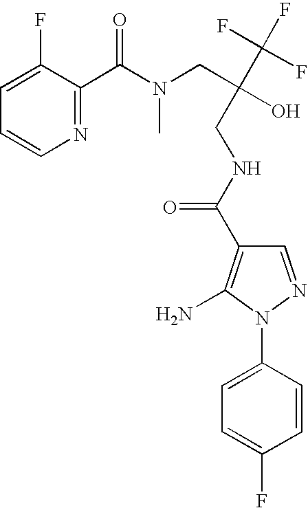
C1=C(N2N=CC(C(=O)NCC(CN(C(C3=NC=CC=C3F)=O)C)(O)C(F)(F)F)=C2N)C=CC(F)=C1
